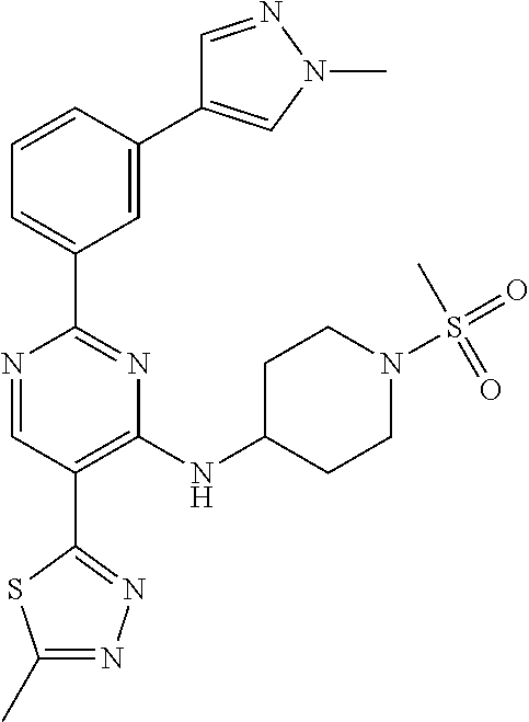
N1=CC(C2=NN=C(C)S2)=C(NC2CCN(S(=O)(C)=O)CC2)N=C1C1=CC=CC(C2=CN(C)N=C2)=C1
